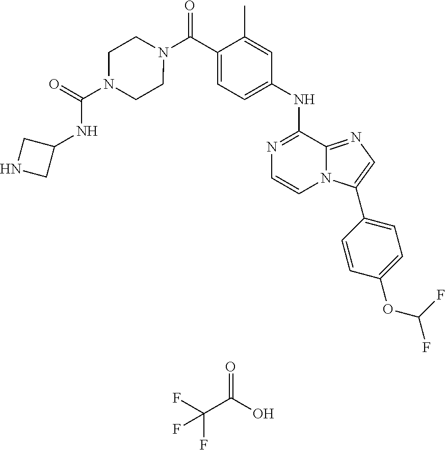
N1=C(NC2=CC=C(C(=O)N3CCN(C(NC4CNC4)=O)CC3)C(C)=C2)C2=NC=C(C3=CC=C(OC(F)F)C=C3)N2C=C1.O=C(O)C(F)(F)F
